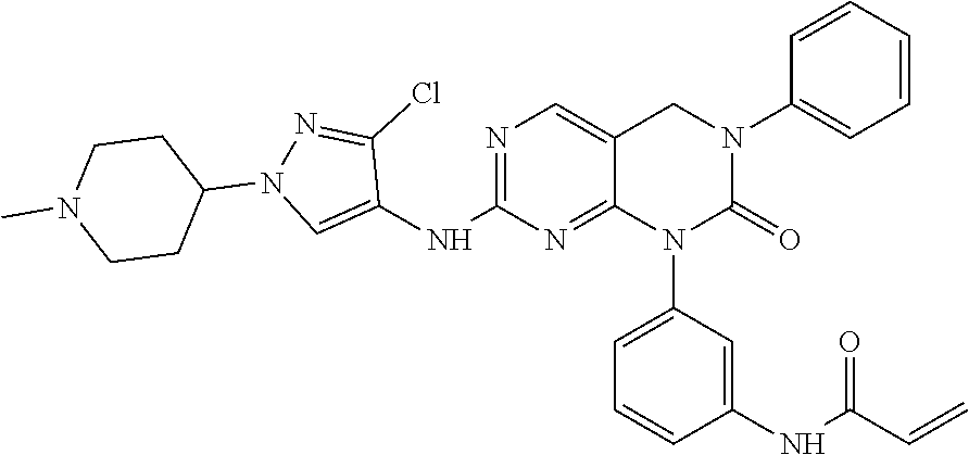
N1=C(NC2=CN(C3CCN(C)CC3)N=C2Cl)N=C2C(=C1)CN(C1=CC=CC=C1)C(=O)N2C1=CC=CC(NC(C=C)=O)=C1
